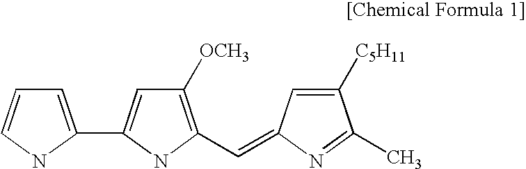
C1=C(C2=CC([OCH3])=C(C=C3C=C([C5H11])C(C)=N3)N2)NC=C1
